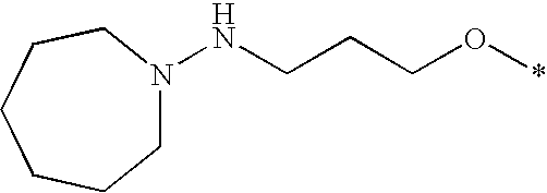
C1N(NCCCO*)CCCCC1
